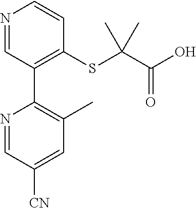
N1=CC(C2=C(C)C=C([CN])C=N2)=C(SC(C(O)=O)(C)C)C=C1
